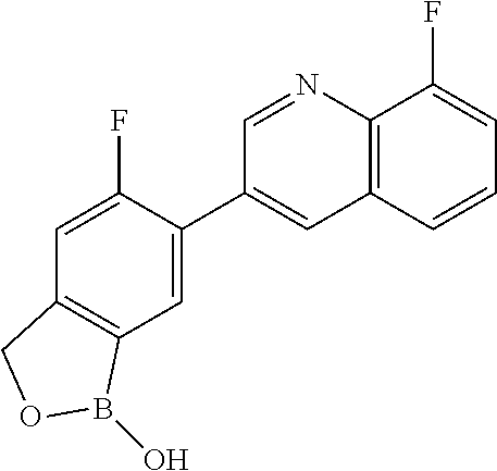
C1=C(C2=CC3=C(N=C2)C(F)=CC=C3)C(F)=CC2=C1B(O)OC2
